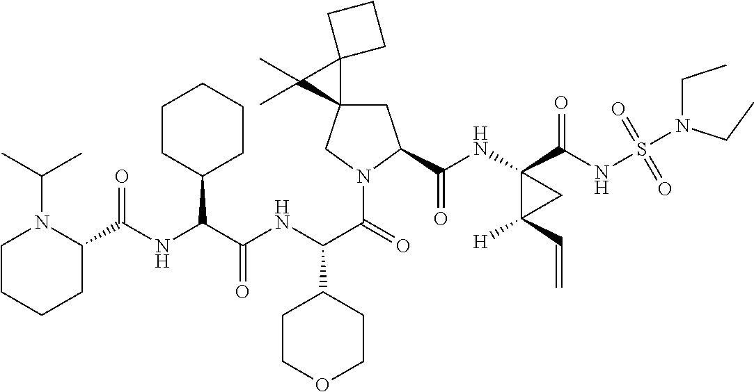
C1CCCC(C(NC(C(NC(C(=O)N2CC3(CC2C(NC2(C(NS(=O)(=O)N(CC)CC)=O)C([H])(C=C)C2)=O)C2(C3(C)C)CCC2)C2CCOCC2)=O)C2CCCCC2)=O)N1C(C)C
